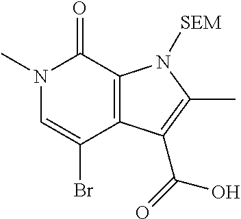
N1(C)C=C(Br)C2=C(C1=O)N([SEM])C(C)=C2C(=O)O
